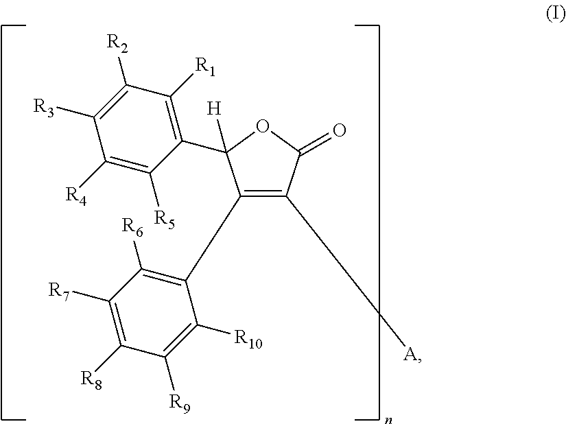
C1([R4])=C([R5])C(C2([H])C(C3=C([R6])C([R7])=C([R8])C([R9])=C3[R10])=C([A])C(=O)O2)=C([R1])C([R2])=C1[R3]
